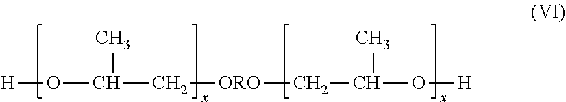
[H]OC(C[ORO]CC(O[H])C)C
